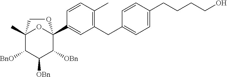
C12(C)C([BnO])C([OBn])C([OBn])C(C3=CC(CC4=CC=C(CCCCO)C=C4)=C(C)C=C3)(O1)OC2
